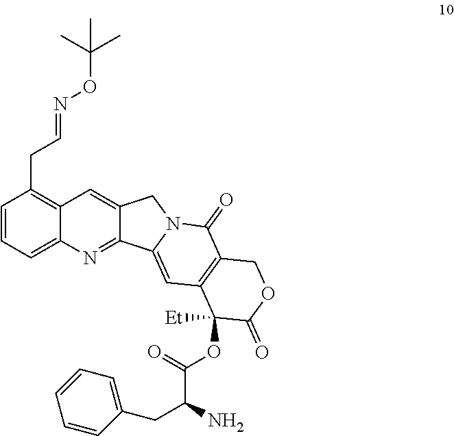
C1=CC=C2C(=C1CC=NOC(C)(C)C)C=C1C(=N2)C2=CC3=C(C(=O)N2C1)COC(=O)C3([Et])OC(C(N)CC1=CC=CC=C1)=O
